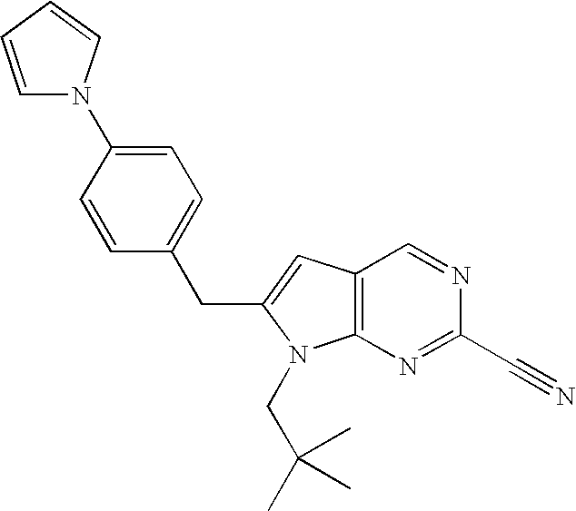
C(C1=CC2=C(N=C(C#N)N=C2)N1CC(C)(C)C)C1=CC=C(N2C=CC=C2)C=C1
